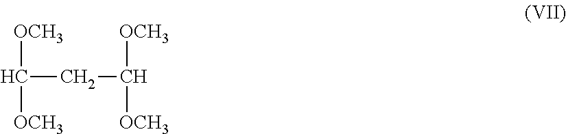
[OCH3]C([OCH3])CC([OCH3])[OCH3]
